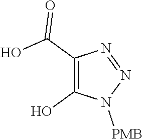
C1(O)=C(C(O)=O)N=NN1[PMB]
